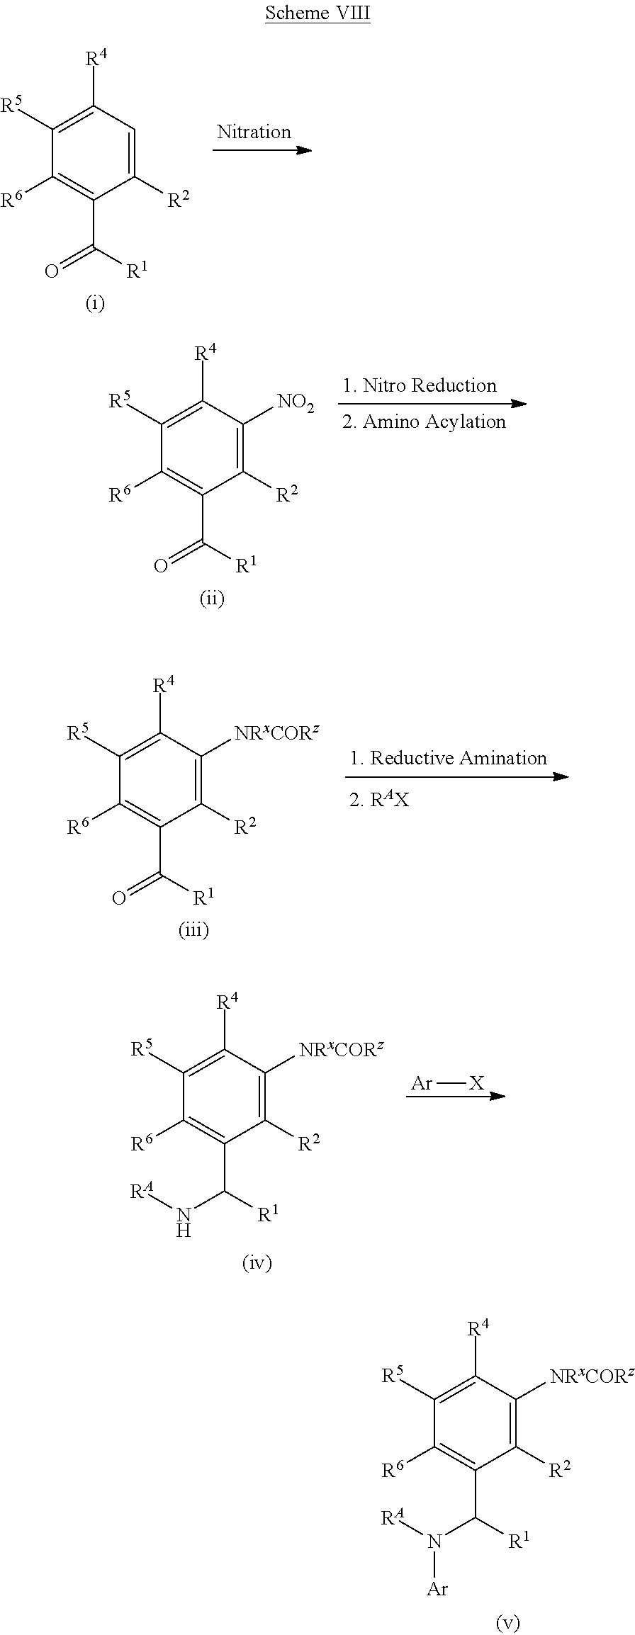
C1([R4])=C([R5])C([R6])=C(C([R1])=O)C([R2])=C1.C1([R4])=C([R5])C([R6])=C(C([R1])=O)C([R2])=C1[NO2].C1([R4])=C([R5])C([R6])=C(C([R1])=O)C([R2])=C1[NRxCORz].C1([R4])=C([R5])C([R6])=C(C([R1])N[RA])C([R2])=C1[NRxCORz].[Ar][X].C1([R4])=C([R5])C([R6])=C(C([R1])N([RA])[Ar])C([R2])=C1[NRxCORz]
